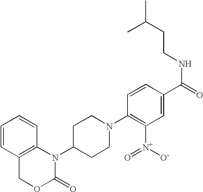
C1=CC2=C(C=C1)N(C1CCN(C3=C([N+](=O)[O-])C=C(C(NCCC(C)C)=O)C=C3)CC1)C(=O)OC2
